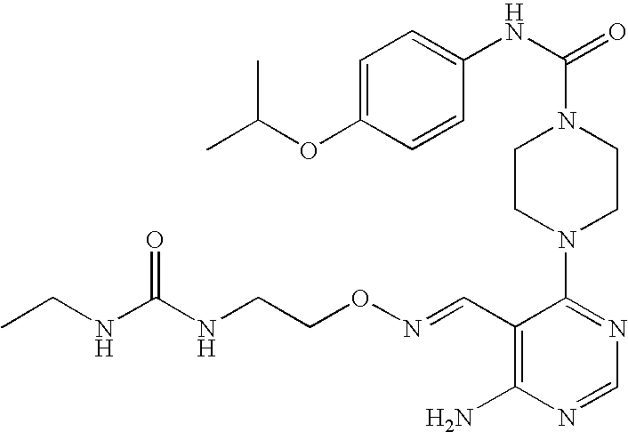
C1CN(C2=NC=NC(N)=C2C=NOCCNC(NCC)=O)CCN1C(NC1=CC=C(OC(C)C)C=C1)=O
